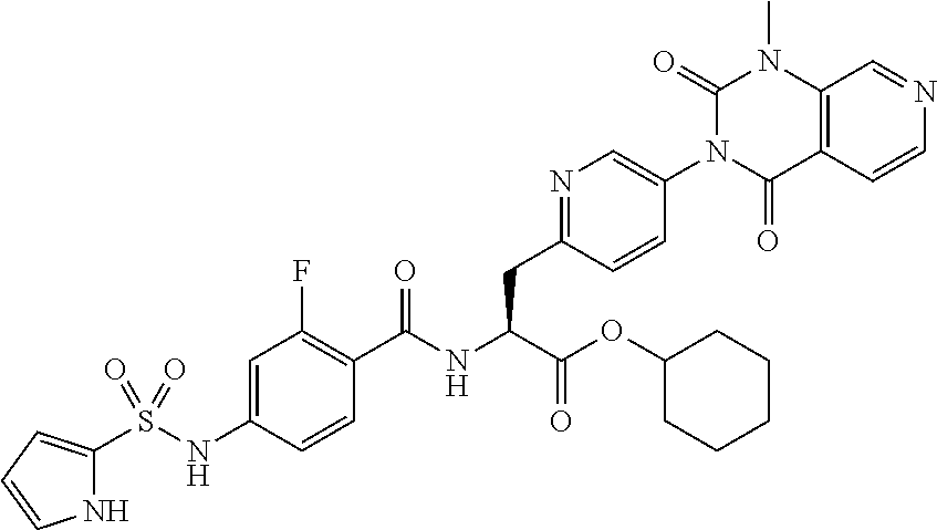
N1C(S(NC2=CC(F)=C(C(NC(C(=O)OC3CCCCC3)CC3=NC=C(N4C(=O)C5=C(N(C)C4=O)C=NC=C5)C=C3)=O)C=C2)(=O)=O)=CC=C1
